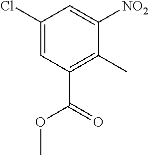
C1(Cl)=CC(C(OC)=O)=C(C)C([NO2])=C1
